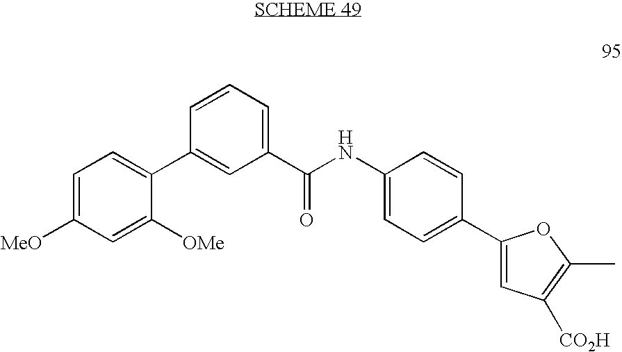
C1=C([MeO])C=C([OMe])C(C2=CC(C(NC3=CC=C(C4=CC([CO2H])=C(C)O4)C=C3)=O)=CC=C2)=C1
